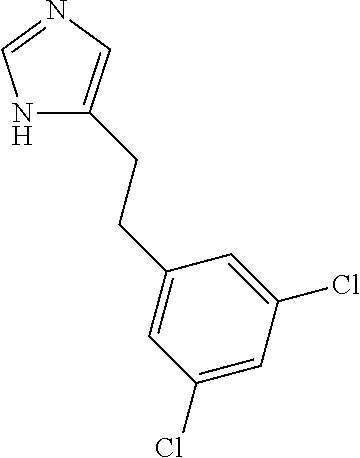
N1C(CCC2=CC(Cl)=CC(Cl)=C2)=CN=C1
